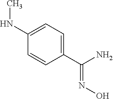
C1(NC)=CC=C(C(N)=NO)C=C1
